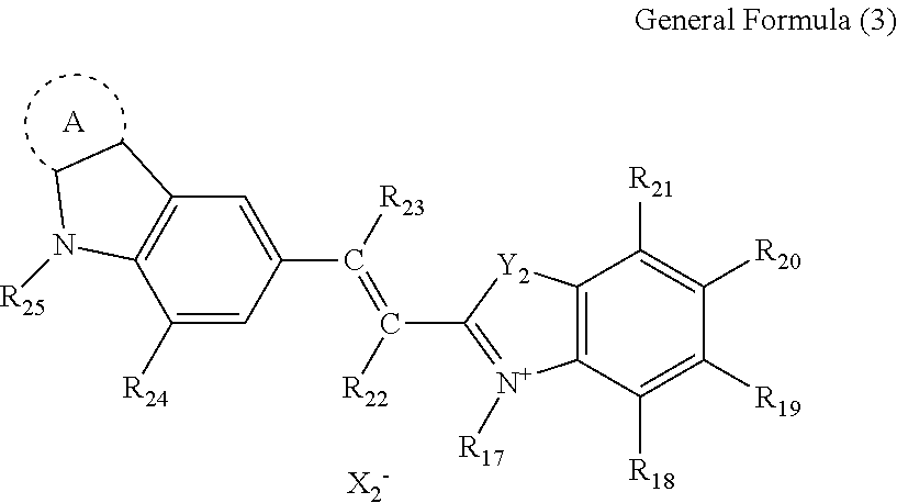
C1([R24])=CC(C([R23])=C(C2=[N+]([R17])C3=C([Y2]2)C([R21])=C([R20])C([R19])=C3[R18])[R22])=CC2=C1N([R25])CC2.[A]
